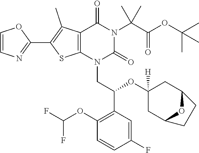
C1=CN=C(C2=C(C)C3=C(S2)N(CC(OC2([H])CC4OC(C2)CC4)C2=C(OC(F)F)C=CC(F)=C2)C(=O)N(C(C)(C(=O)OC(C)(C)C)C)C3=O)O1
